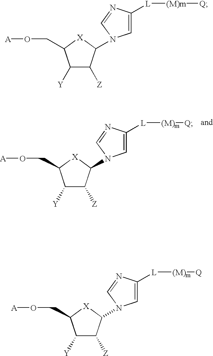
C1([Y])C([Z])C(N2C=C([L][(M)m][Q])N=C2)[X]C1CO[A].C1([Y])C([Z])C(N2C=C([L][(M)m][Q])N=C2)[X]C1CO[A].C1([Y])C([Z])C(N2C=C([L][(M)m][Q])N=C2)[X]C1CO[A]
